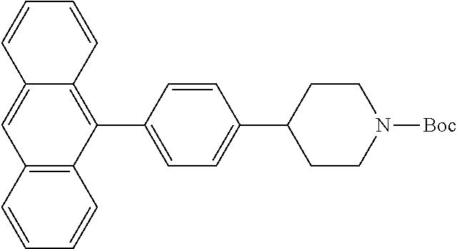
C1=CC2=CC3=C(C(C4=CC=C(C5CCN([Boc])CC5)C=C4)=C2C=C1)C=CC=C3
